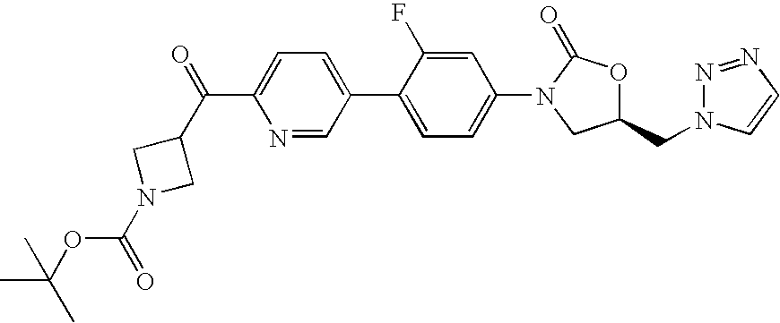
C(C1=CC=C(C2=CC=C(N3CC(CN4N=NC=C4)OC3=O)C=C2F)C=N1)(C1CN(C(=O)OC(C)(C)C)C1)=O
